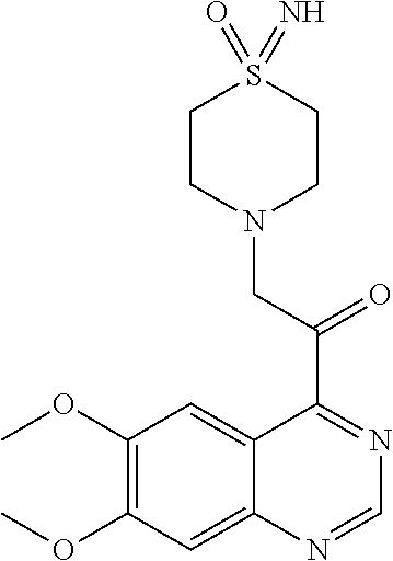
C12=CC(OC)=C(OC)C=C1N=CN=C2C(CN1CCS(=O)(=N)CC1)=O
